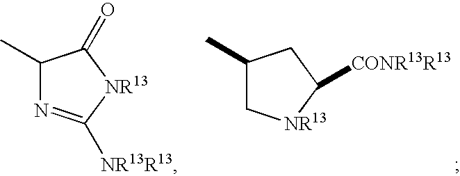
C1(C)C[NR13]C([CONR13R13])C1.C1(C)N=C([NR13R13])[NR13]C1=O
